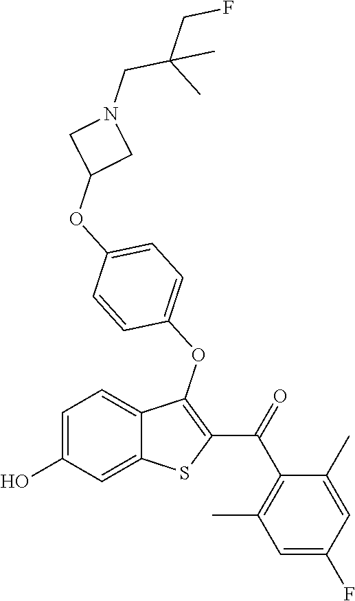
C1=C(O)C=C2C(=C1)C(OC1=CC=C(OC3CN(CC(CF)(C)C)C3)C=C1)=C(C(=O)C1=C(C)C=C(F)C=C1C)S2
